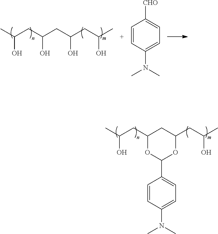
OC(C)CC(CC(CC(C)O)O)O.C1=CC(N(C)C)=CC=C1[CHO].OC(C)CC1CC(CC(C)O)OC(C2=CC=C(N(C)C)C=C2)O1
